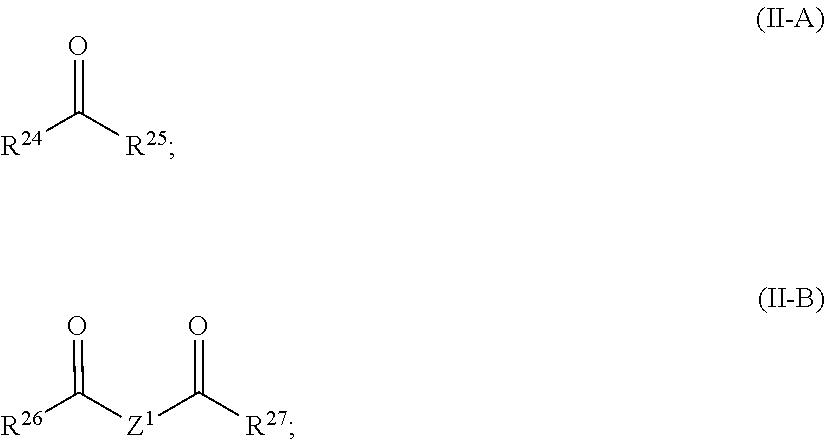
O=C([R25])[R24].O=C([R27])[Z1]C([R26])=O
